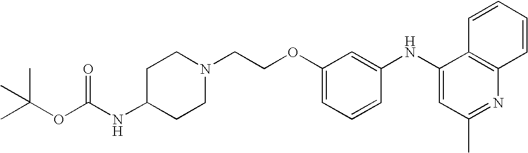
N1(CCOC2=CC=CC(NC3=CC(C)=NC4=C3C=CC=C4)=C2)CCC(NC(=O)OC(C)(C)C)CC1
